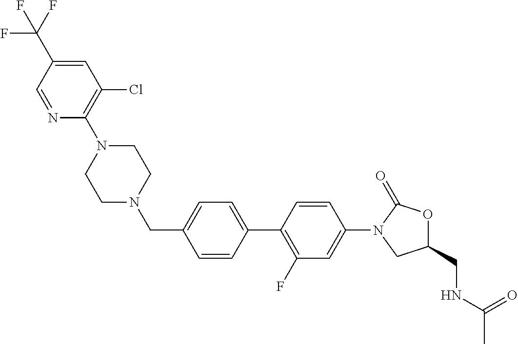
C1(CN2CCN(C3=C(Cl)C=C(C(F)(F)F)C=N3)CC2)=CC=C(C2=C(F)C=C(N3C(=O)OC(CNC(C)=O)C3)C=C2)C=C1
